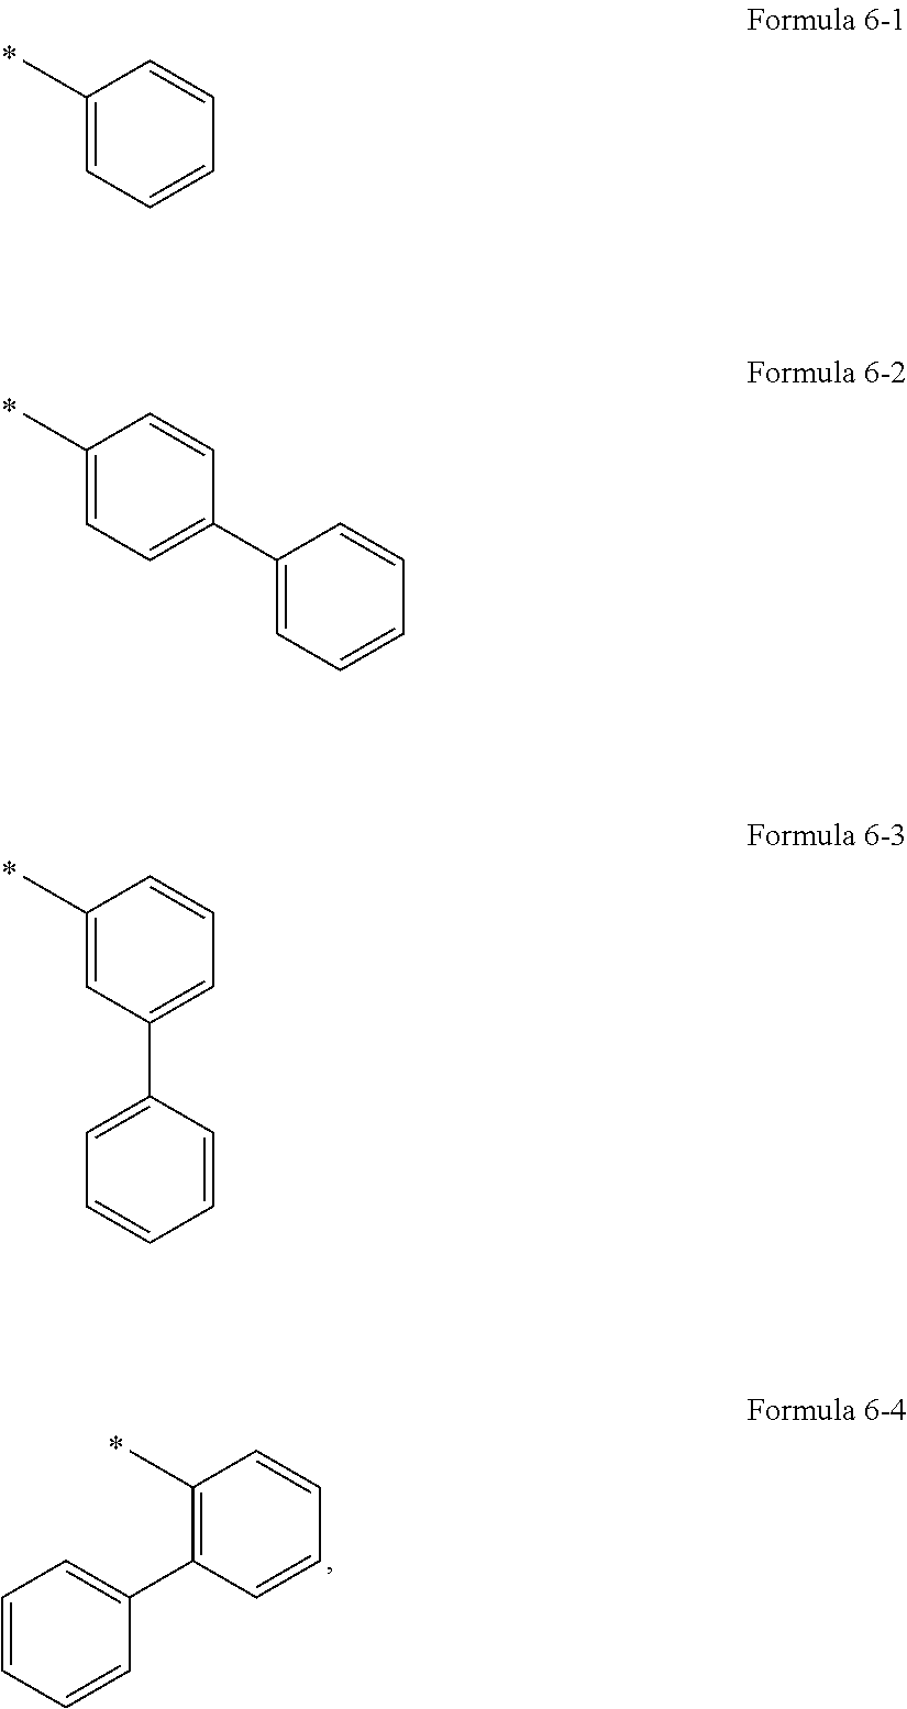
C1(C)=CC=CC=C1.C1(C)=CC=C(C2=CC=CC=C2)C=C1.C1(C)=CC(C2=CC=CC=C2)=CC=C1.C1(C)=C(C2=CC=CC=C2)C=CC=C1
